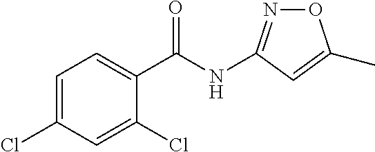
O1N=C(NC(C2=CC=C(Cl)C=C2Cl)=O)C=C1C
